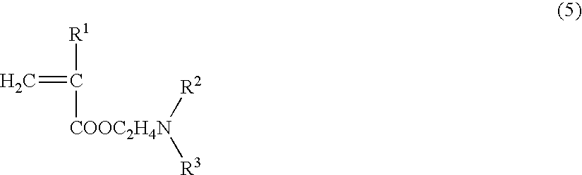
C([COOC2H4N]([R2])[R3])([R1])=C
